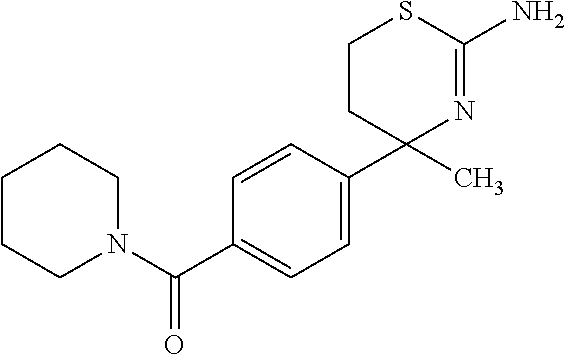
C1=CC(C2(C)N=C(N)SCC2)=CC=C1C(N1CCCCC1)=O
